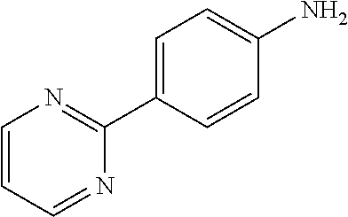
C1=CC=NC(C2=CC=C(N)C=C2)=N1
